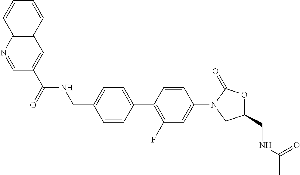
C(C1=CC=C(C2=C(F)C=C(N3CC(CNC(C)=O)OC3=O)C=C2)C=C1)NC(=O)C1=CC2=C(N=C1)C=CC=C2
